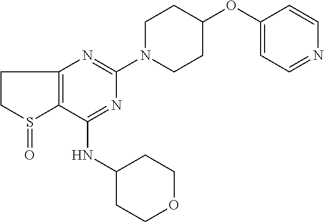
C1CS(=O)C2=C1N=C(N1CCC(OC3=CC=NC=C3)CC1)N=C2NC1CCOCC1
